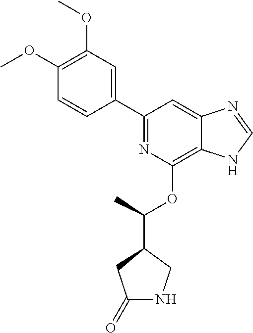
C1(C2=NC(OC(C3CC(=O)NC3)C)=C3C(=C2)N=CN3)=CC(OC)=C(OC)C=C1
